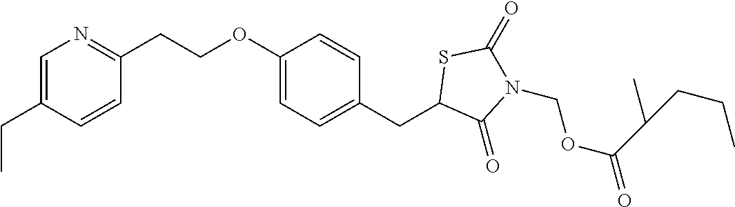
C1=C(CC)C=CC(CCOC2=CC=C(CC3C(=O)N(COC(=O)C(CCC)C)C(=O)S3)C=C2)=N1
